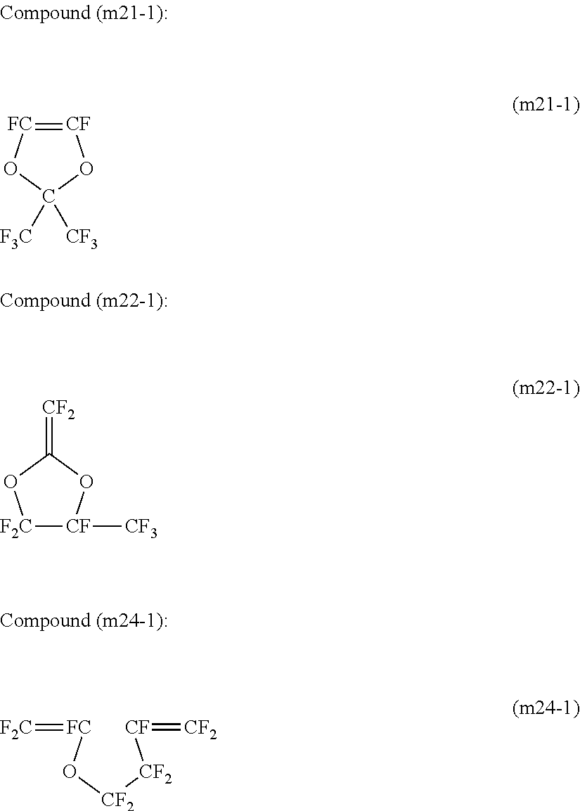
[CF]1=[FC]OC([F3C])([CF3])O1.[F2C]1[CF]([CF3])OC(=[CF2])O1.[CF]([CF2][CF2]O[FC]=[F2C])=[CF2]
